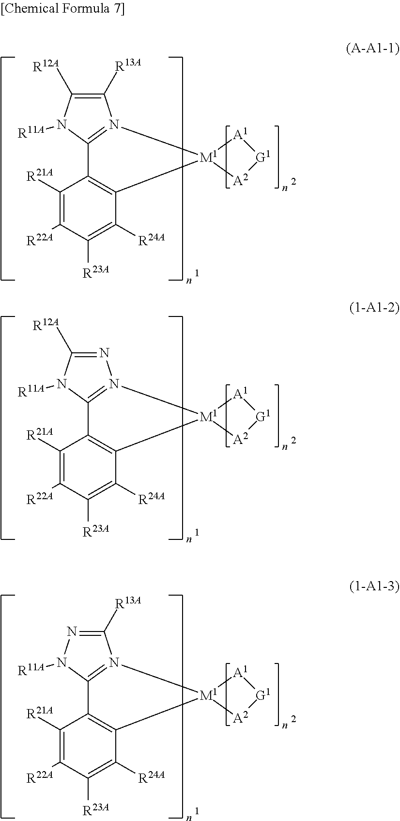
C1([R13A])=C([R12A])N([R11A])C2=N1[M1]1(C3=C2C([R21A])=C([R22A])C([R23A])=C3[R24A])[A1][G1][A2]1.N1=C([R12A])N([R11A])C2=N1[M1]1(C3=C2C([R21A])=C([R22A])C([R23A])=C3[R24A])[A1][G1][A2]1.C1([R13A])=NN([R11A])C2=N1[M1]1(C3=C2C([R21A])=C([R22A])C([R23A])=C3[R24A])[A1][G1][A2]1
